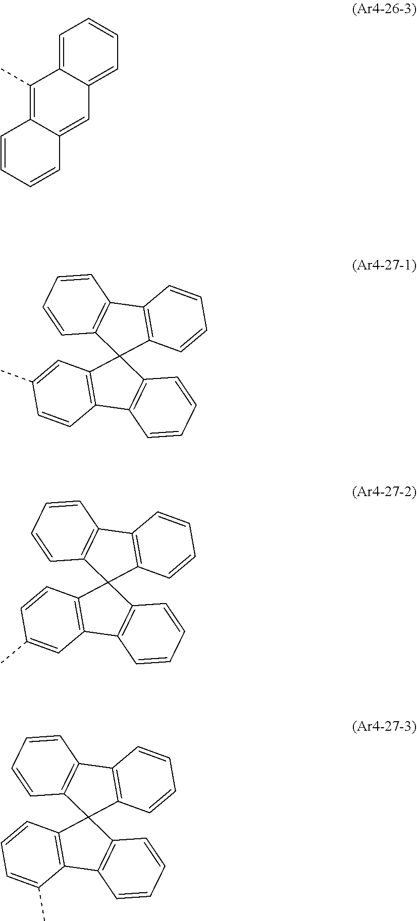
C12=CC=CC=C1C=C1C(=C2C)C=CC=C1.C12=C(C3(C4=C1C=CC=C4)C1=C(C4=C3C=CC=C4)C=CC(C)=C1)C=CC=C2.C12=C(C3(C4=C1C=CC=C4)C1=C(C4=C3C=CC=C4)C=C(C)C=C1)C=CC=C2.C12=C(C3(C4=C1C=CC=C4)C1=C(C4=C3C=CC=C4)C(C)=CC=C1)C=CC=C2
